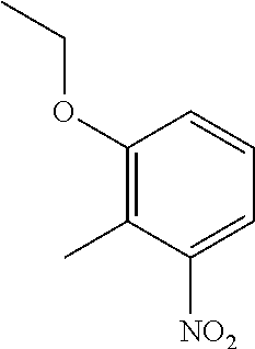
C1=C([NO2])C(C)=C(OCC)C=C1
